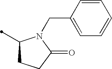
C1(C)CCC(=O)N1CC1=CC=CC=C1
